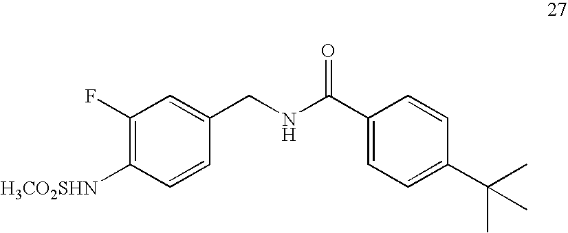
C(NC(C1=CC=C(C(C)(C)C)C=C1)=O)C1=CC(F)=C([H3CO2SHN])C=C1
